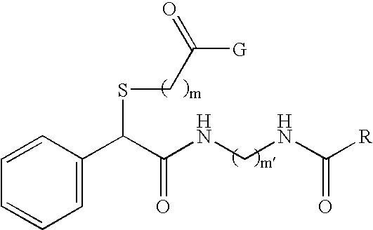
C1=CC=C(C(C(NCNC([R])=O)=O)SCC([G])=O)C=C1
